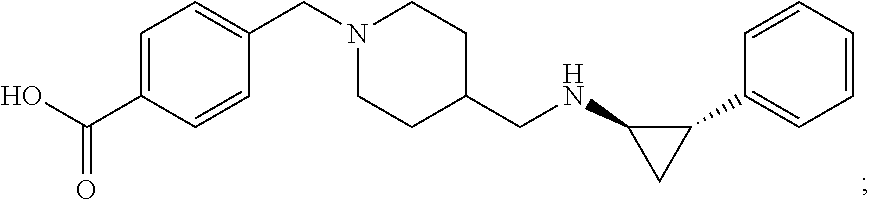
C1=C(C(O)=O)C=CC(CN2CCC(CNC3C(C4=CC=CC=C4)C3)CC2)=C1
